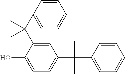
C1=C(C(C2=CC=CC=C2)(C)C)C(O)=CC=C1C(C1=CC=CC=C1)(C)C
